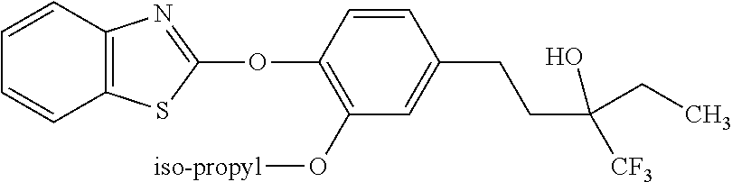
C1(OC2=NC3=C(S2)C=CC=C3)=C(O[iso-propyl])C=C(CCC([CF3])(O)CC)C=C1
